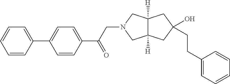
C12([H])C([H])(CC(CCC3=CC=CC=C3)(O)C1)CN(CC(C1=CC=C(C3=CC=CC=C3)C=C1)=O)C2
